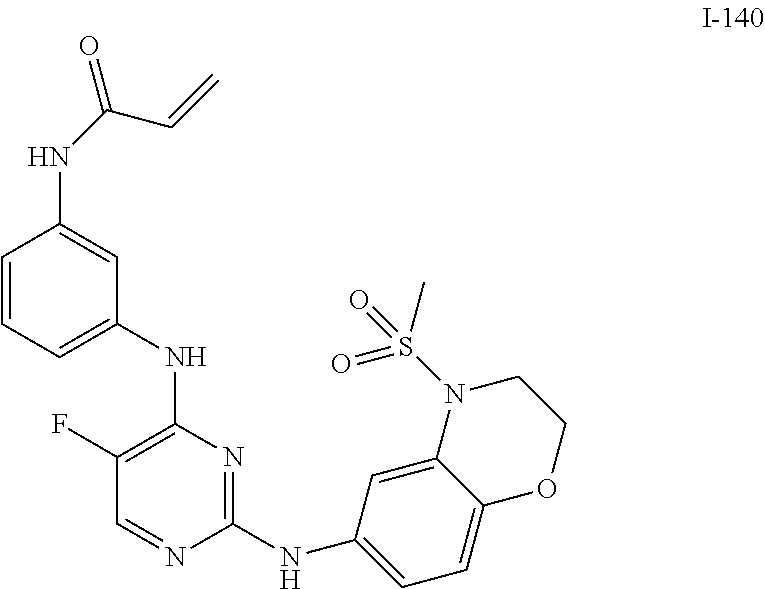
C1(F)=C(NC2=CC=CC(NC(=O)C=C)=C2)N=C(NC2=CC=C3C(=C2)N(S(C)(=O)=O)CCO3)N=C1
